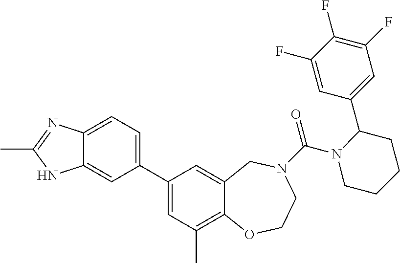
C12=CC=C(C3=CC(C)=C4C(=C3)CN(C(=O)N3CCCCC3C3=CC(F)=C(F)C(F)=C3)CCO4)C=C1NC(C)=N2
